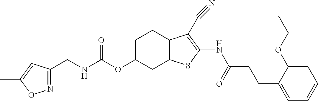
N(C(OC1CC2=C(CC1)C(C#N)=C(NC(CCC1=CC=CC=C1OCC)=O)S2)=O)CC1=NOC(C)=C1
